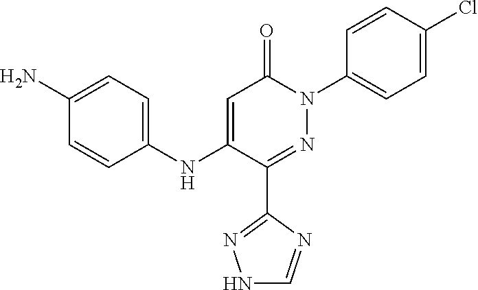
C1=C(NC2=CC=C(N)C=C2)C(C2=NNC=N2)=NN(C2=CC=C(Cl)C=C2)C1=O
